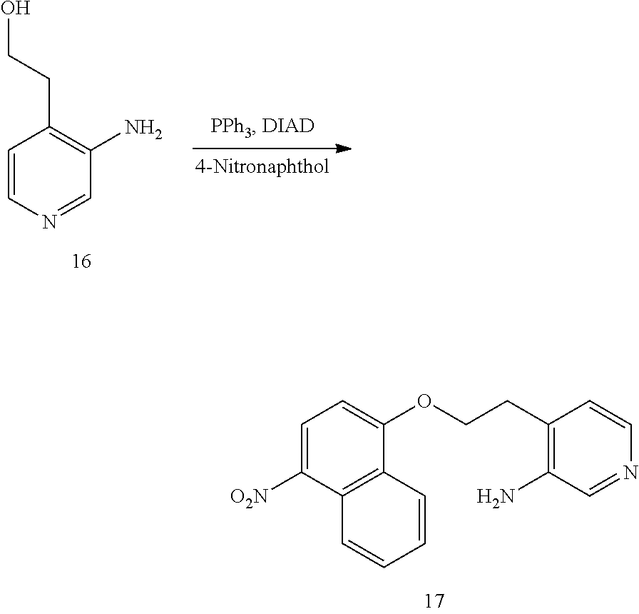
C1=CN=CC(N)=C1CCO.C1=C([O2N])C2=C(C(OCCC3=C(N)C=NC=C3)=C1)C=CC=C2
